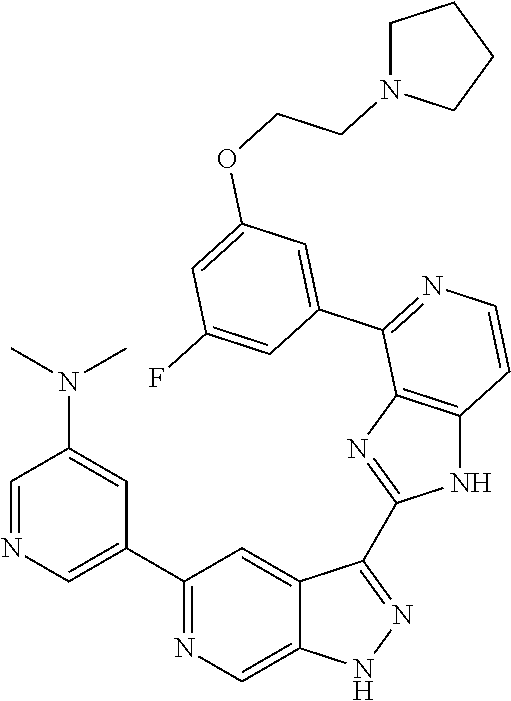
C1(C2=CN=CC(N(C)C)=C2)=NC=C2C(=C1)C(C1=NC3=C(N1)C=CN=C3C1=CC(OCCN3CCCC3)=CC(F)=C1)=NN2
